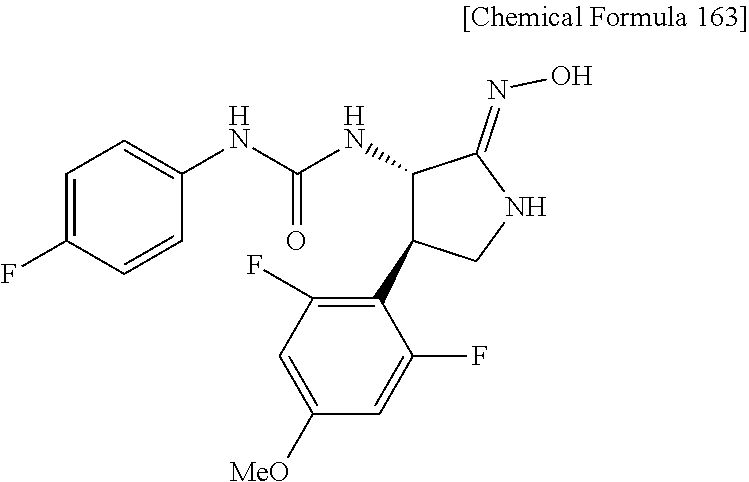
C1=C(F)C=CC(NC(=O)NC2C(C3=C(F)C=C([MeO])C=C3F)CNC2=NO)=C1
